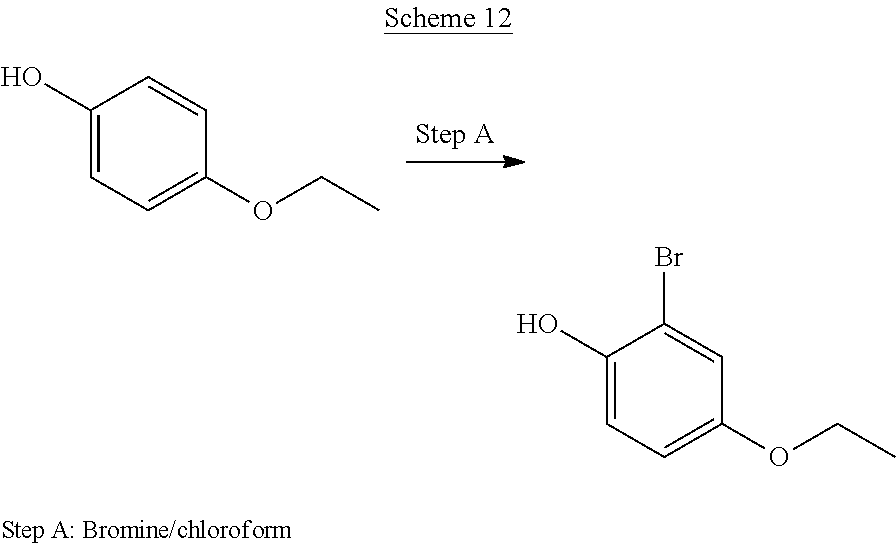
C1(O)=CC=C(OCC)C=C1.C1(O)=CC=C(OCC)C=C1Br
